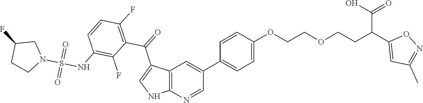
C12=C(N=CC(C3=CC=C(OCCOCCC(C(O)=O)C4=CC(C)=NO4)C=C3)=C1)NC=C2C(=O)C1=C(F)C=CC(NS(N2CC(F)CC2)(=O)=O)=C1F
